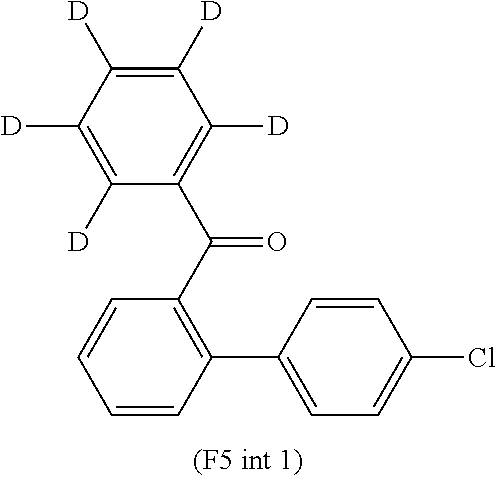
C1([D])=C([D])C([D])=C([D])C(C(C2=C(C3=CC=C(Cl)C=C3)C=CC=C2)=O)=C1[D]
